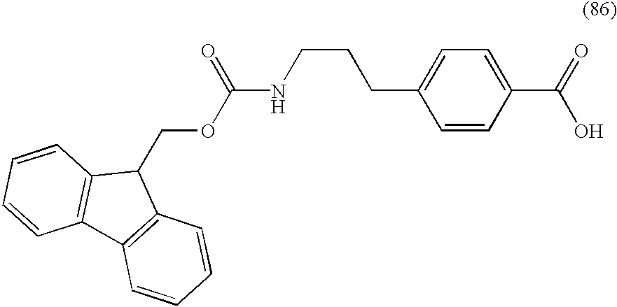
C1(C(=O)O)=CC=C(CCCNC(=O)OCC2C3=C(C4=C2C=CC=C4)C=CC=C3)C=C1
